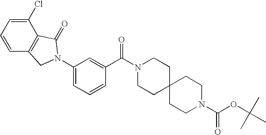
C1=CC=C(Cl)C2=C1CN(C1=CC=CC(C(N3CCC4(CC3)CCN(C(OC(C)(C)C)=O)CC4)=O)=C1)C2=O
